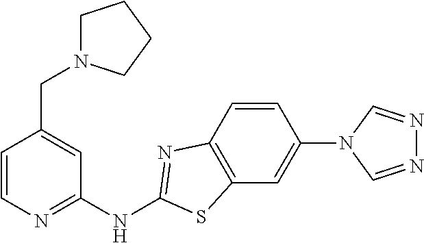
C1=CN=C(NC2=NC3=C(C=C(N4C=NN=C4)C=C3)S2)C=C1CN1CCCC1
